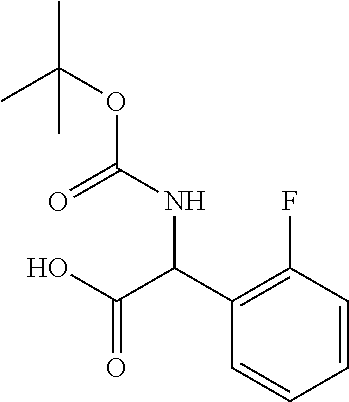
C1(C(C(O)=O)NC(OC(C)(C)C)=O)=C(F)C=CC=C1
